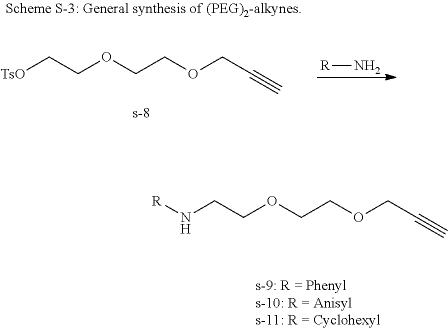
[TsO]CCOCCOCC#C.[R]N.N(CCOCCOCC#C)[R]
